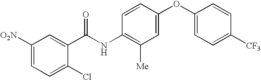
C1([O2N])=CC=C(Cl)C(C(NC2=C([Me])C=C(OC3=CC=C([CF3])C=C3)C=C2)=O)=C1
